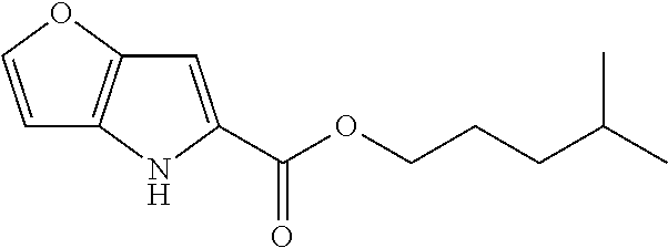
C1=COC2=C1NC(C(OCCCC(C)C)=O)=C2
